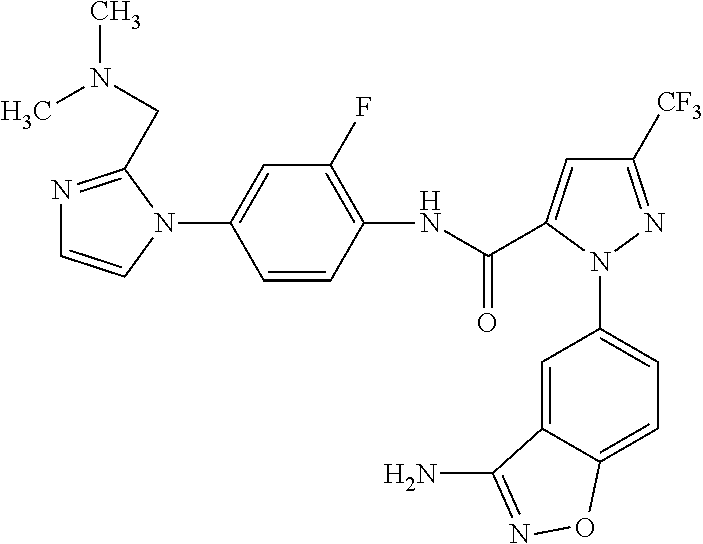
N1=C(CN(C)C)N(C2=CC(F)=C(NC(=O)C3=CC([CF3])=NN3C3=CC=C4C(=C3)C(N)=NO4)C=C2)C=C1
